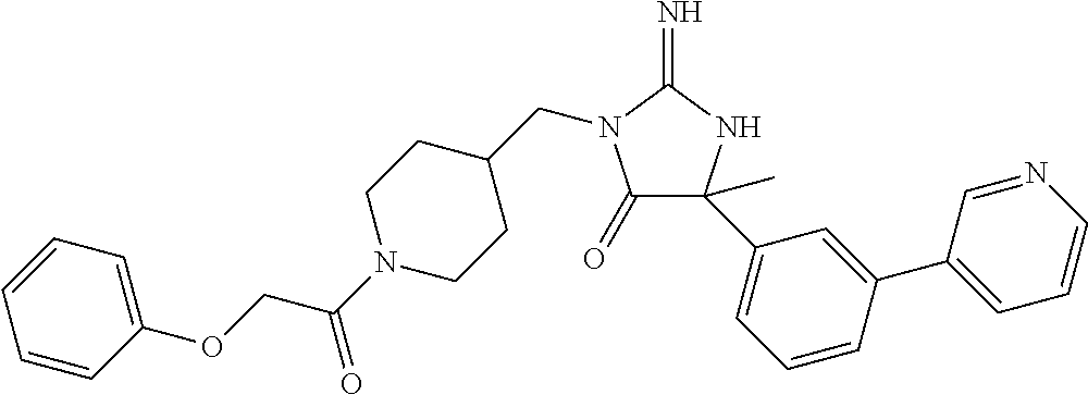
N1(CC2CCN(C(COC3=CC=CC=C3)=O)CC2)C(=N)NC(C2=CC=CC(C3=CC=CN=C3)=C2)(C)C1=O
